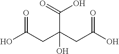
O=C(CC(CC(O)=O)(O)C(O)=O)O
